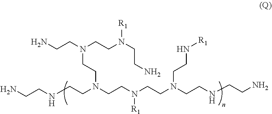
N(CCN(CCN(CCN(CCNCCN)CCN[R1])[R1])CCNCCN)(CCN(CCN)[R1])CCN
